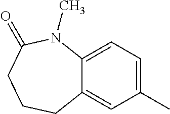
C1(C)=CC=C2C(=C1)CCCC(=O)N2C
